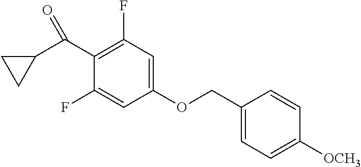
O(CC1=CC=C([OCH3])C=C1)C1=CC(F)=C(C(=O)C2CC2)C(F)=C1
